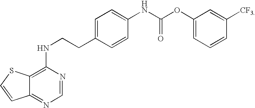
C12=NC=NC(NCCC3=CC=C(NC(OC4=CC=CC([CF3])=C4)=O)C=C3)=C1SC=C2
